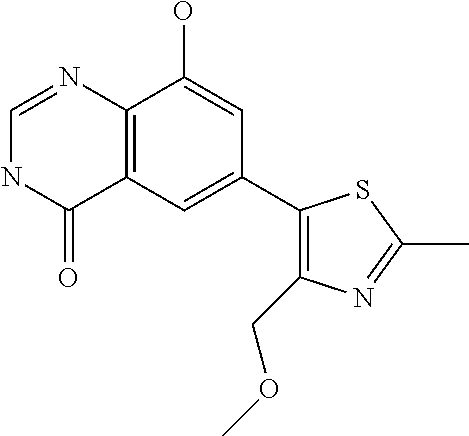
C12=C(C=C(C3=C(COC)N=C(C)S3)C=C1O)C(=O)NC=N2
